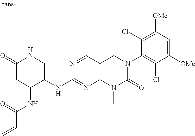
N1=CC2=C(N=C1NC1CNC(=O)CC1NC(C=C)=O)N(C)C(=O)N(C1=C(Cl)C([OMe])=CC([OMe])=C1Cl)C2
